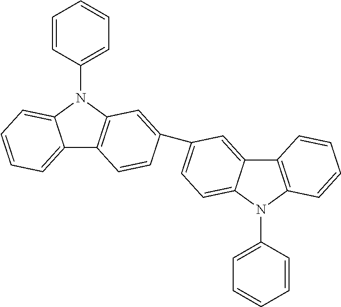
C12=CC=CC=C1N(C1=CC=CC=C1)C1=C2C=CC(C2=CC=C3C(=C2)C2=C(N3C3=CC=CC=C3)C=CC=C2)=C1
